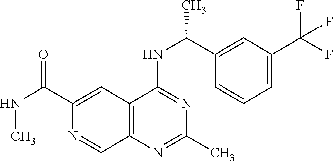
C1(C(NC)=O)=CC2=C(C=N1)N=C(C)N=C2NC(C1=CC(C(F)(F)F)=CC=C1)C
